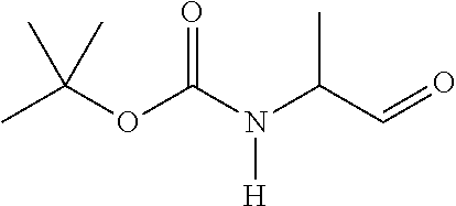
CC(OC(N(C(C=O)C)[H])=O)(C)C
